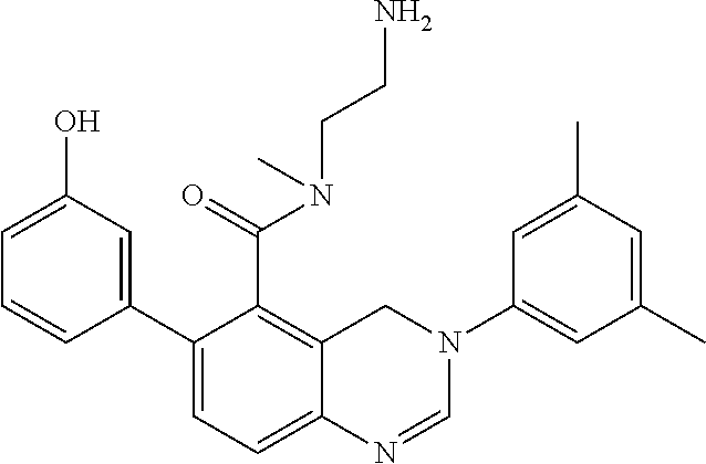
C1=NC2=CC=C(C3=CC(O)=CC=C3)C(C(=O)N(C)CCN)=C2CN1C1=CC(C)=CC(C)=C1
